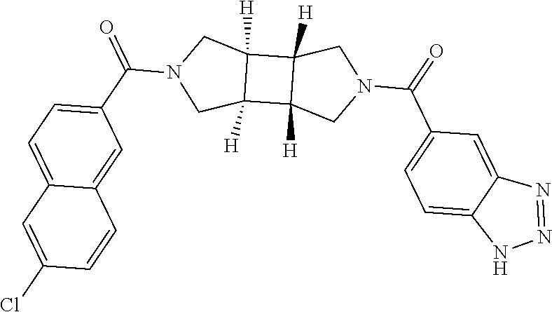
C12([H])C([H])(C3([H])C1([H])CN(C(=O)C1=CC=C4C(=C1)N=NN4)C3)CN(C(C1=CC=C3C(=C1)C=CC(Cl)=C3)=O)C2
